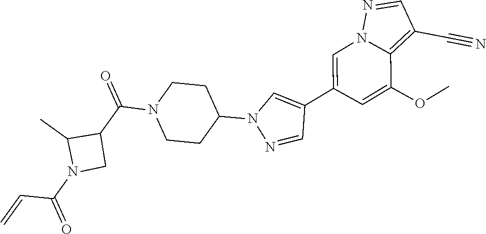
C1=C(C2=CN(C3CCN(C(C4C(C)N(C(=O)C=C)C4)=O)CC3)N=C2)C=C(OC)C2=C(C#N)C=NN12
